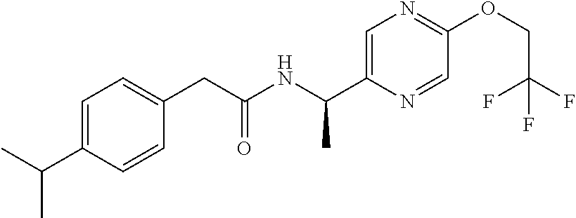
C1=C(C(C)C)C=CC(CC(NC(C2=CN=C(OCC(F)(F)F)C=N2)C)=O)=C1
